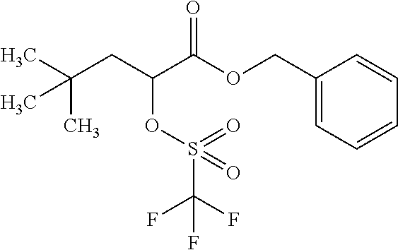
CC(CC(C(OCC1=CC=CC=C1)=O)OS(C(F)(F)F)(=O)=O)(C)C
